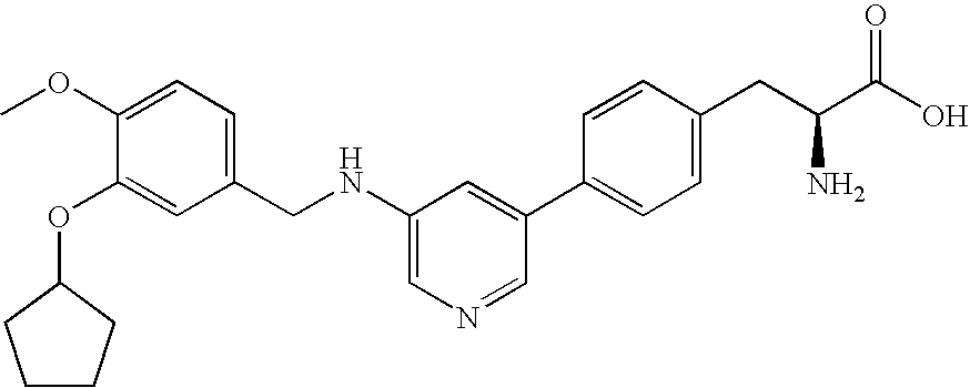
N(C1=CN=CC(C2=CC=C(CC(C(O)=O)N)C=C2)=C1)CC1=CC=C(OC)C(OC2CCCC2)=C1
